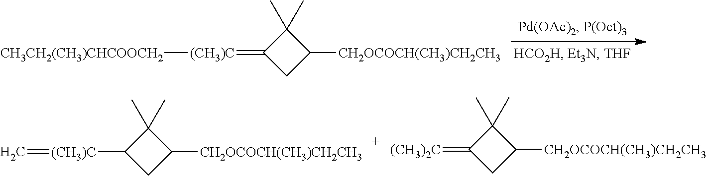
[CH3CH2(CH3)CHCOOCH2][(CH3)C]=C1CC([CH2OCOCH(CH3)CH2CH3])C1(C)C.C=[(CH3)C]C1CC([CH2OCOCH(CH3)CH2CH3])C1(C)C.C1(=[(CH3)2C])CC([CH2OCOCH(CH3)CH2CH3])C1(C)C
